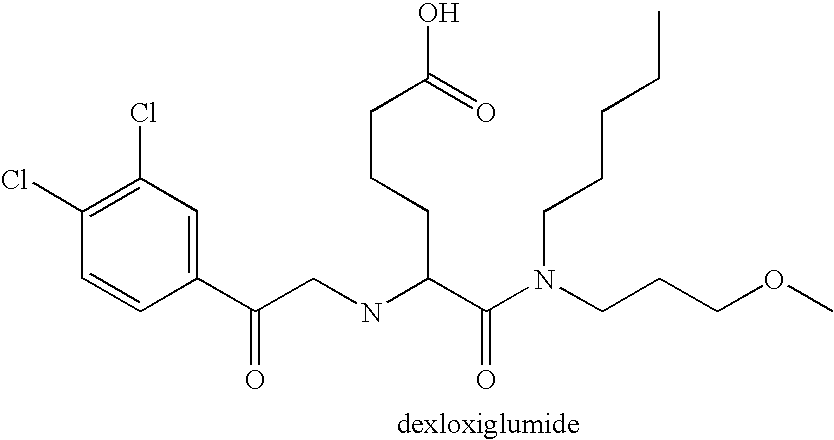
C1(Cl)=C(Cl)C=C(C(CNC(C(N(CCCOC)CCCCC)=O)CCCC(O)=O)=O)C=C1
